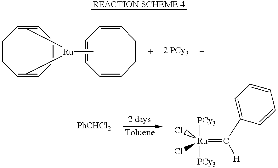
[REACTION SCHEME 4].C1CC=CCCC=C1.[Ru](C)(C)C.C1=CC=CCCC=C1.[Ru](=C(C1=CC=CC=C1)[H])([PCy3])([PCy3])(Cl)Cl
